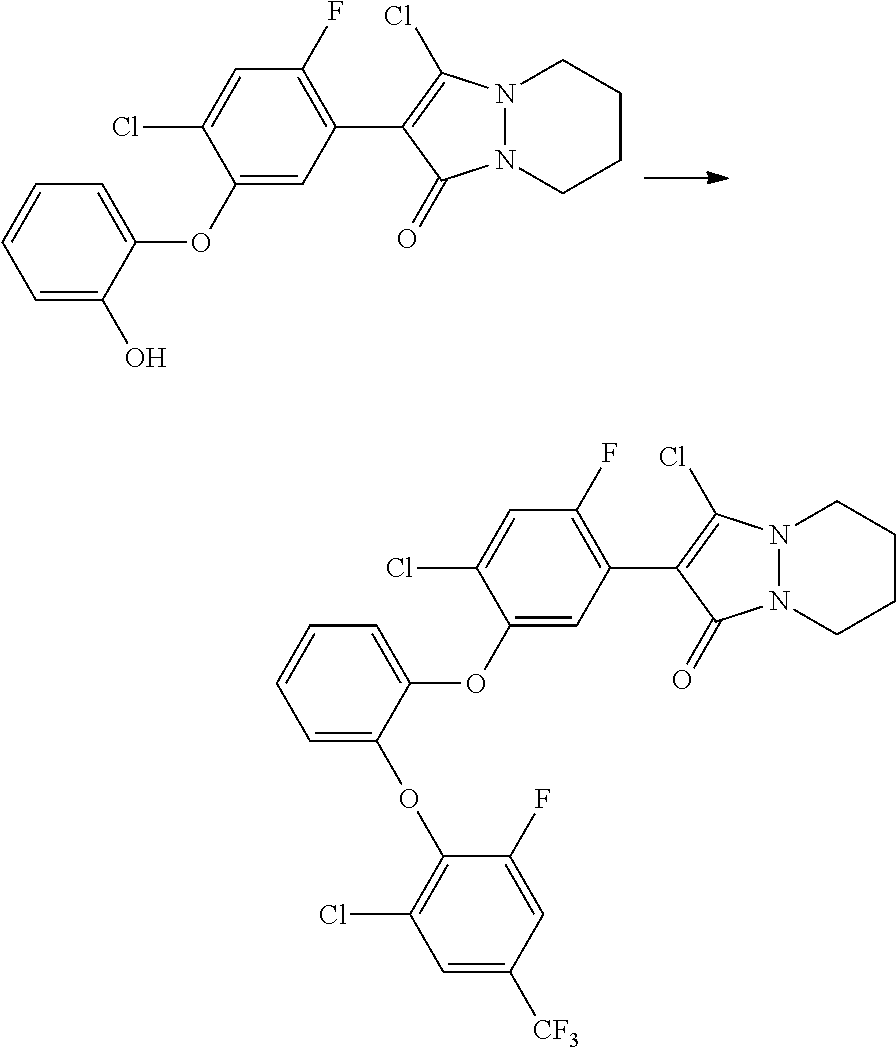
C1(OC2=CC=CC=C2O)=CC(C2=C(Cl)N3N(C2=O)CCCC3)=C(F)C=C1Cl.C1(OC2=CC=CC=C2OC2=C(Cl)C=C([CF3])C=C2F)=CC(C2=C(Cl)N3N(C2=O)CCCC3)=C(F)C=C1Cl
